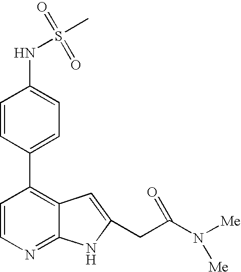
C1=CC(C2=C3C(=NC=C2)NC(CC(N([Me])[Me])=O)=C3)=CC=C1NS(C)(=O)=O
